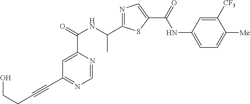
C1=NC(C(=O)NC(C2=NC=C(C(=O)NC3=CC=C([Me])C([CF3])=C3)S2)C)=CC(C#CCCO)=N1
